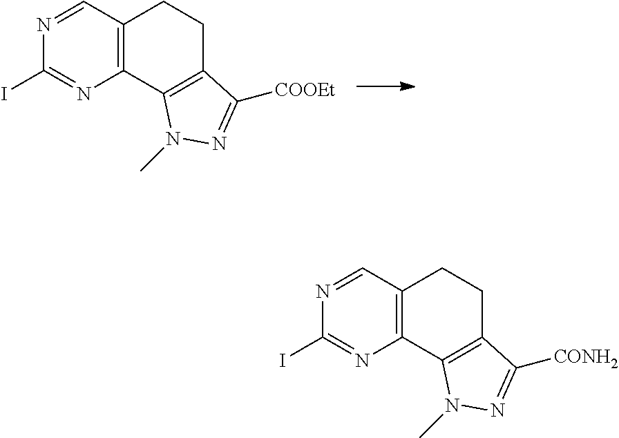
C12=C(C3=C(CC1)C([COOEt])=NN3C)N=C(I)N=C2.C12=C(C3=C(CC1)C([CONH2])=NN3C)N=C(I)N=C2
